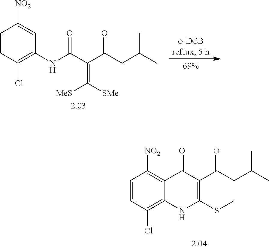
C1=CC(Cl)=C(NC(C(C(CC(C)C)=O)=C([SMe])[MeS])=O)C=C1[NO2].C1(=O)C(C(CC(C)C)=O)=C(SC)NC2=C(Cl)C=CC([NO2])=C12
